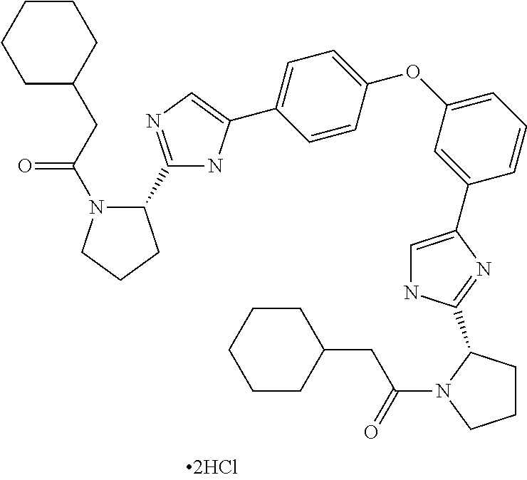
C1CCCC(CC(=O)N2C(C3=NC=C(C4=CC=C(OC5=CC=CC(C6=CNC(C7CCCN7C(=O)CC7CCCCC7)=N6)=C5)C=C4)N3)CCC2)C1
